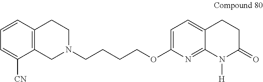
C1=C(OCCCCN2CC3=C(CC2)C=CC=C3[CN])N=C2C(=C1)CCC(=O)N2[H]
